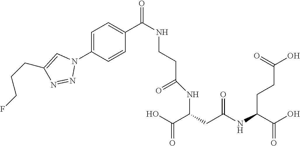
OC(C(CC(NC(C(O)=O)CCC(O)=O)=O)NC(CCNC(=O)C1=CC=C(N2C=C(CCCF)N=N2)C=C1)=O)=O
